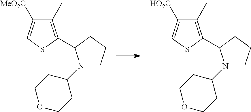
[MeO2C]C1=CSC(C2N(C3CCOCC3)CCC2)=C1C.[HO2C]C1=CSC(C2N(C3CCOCC3)CCC2)=C1C
